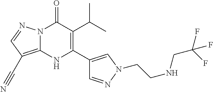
N12C(=C(C#N)C=N1)NC(C1=CN(CCNCC(F)(F)F)N=C1)=C(C(C)C)C2=O
